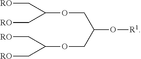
C(OCC(O[R1])COC(C[RO])C[RO])(C[RO])C[RO]
